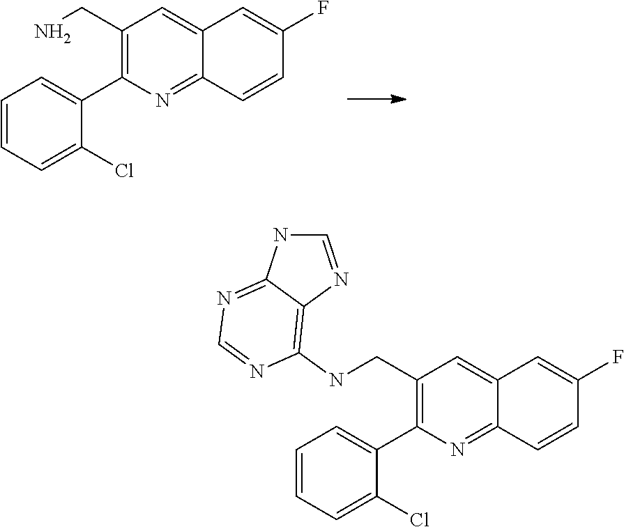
C(C1=C(C2=CC=CC=C2Cl)N=C2C(=C1)C=C(F)C=C2)NC1=C2C(=NC=N1)NC=N2.C(C1=C(C2=CC=CC=C2Cl)N=C2C(=C1)C=C(F)C=C2)N
